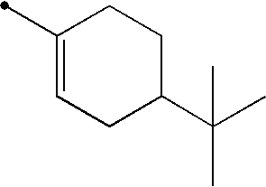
C1(C)=CCC(C(C)(C)C)CC1
